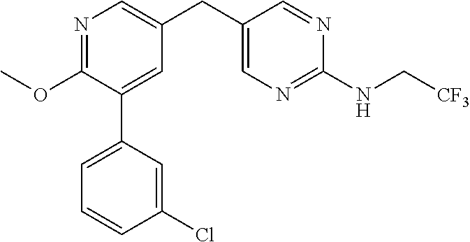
C1(OC)=NC=C(CC2=CN=C(NC[CF3])N=C2)C=C1C1=CC=CC(Cl)=C1
